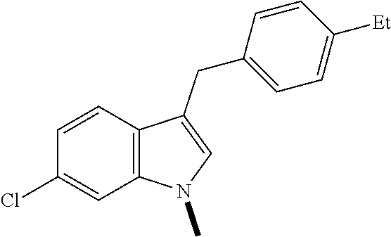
C1=CC(Cl)=CC2=C1C(CC1=CC=C([Et])C=C1)=CN2C
